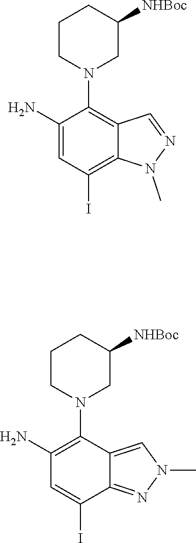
NC1=CC(I)=C2C(=C1N1CC([NHBoc])CCC1)C=NN2C.NC1=C(N2CC([NHBoc])CCC2)C2=CN(C)N=C2C(I)=C1
